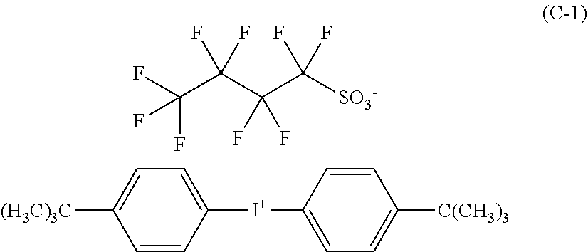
C(C(C(C([SO3-])(F)F)(F)F)(F)F)(F)(F)F.C1([I+]C2=CC=C([C(CH3)3])C=C2)=CC=C([(H3C)3C])C=C1
